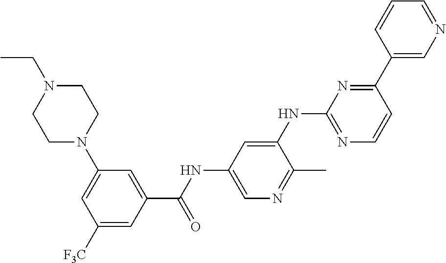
C1(C2=NC(NC3=CC(NC(C4=CC(N5CCN(CC)CC5)=CC([F3C])=C4)=O)=CN=C3C)=NC=C2)=CN=CC=C1
